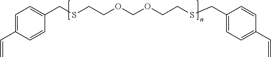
C1=C(C=C)C=CC(CSCCOCOCCSCC2=CC=C(C=C)C=C2)=C1
